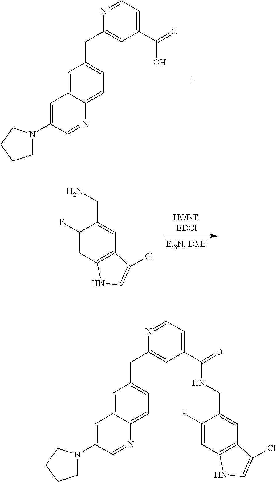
C1(N2CCCC2)=CC2=CC(CC3=CC(C(=O)O)=CC=N3)=CC=C2N=C1.NCC1=CC2=C(C=C1F)NC=C2Cl.C1(N2CCCC2)=CC2=CC(CC3=CC(C(=O)NCC4=CC5=C(C=C4F)NC=C5Cl)=CC=N3)=CC=C2N=C1
